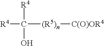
[R4]C([(R5)n][C(O)OR4])([R4])O
